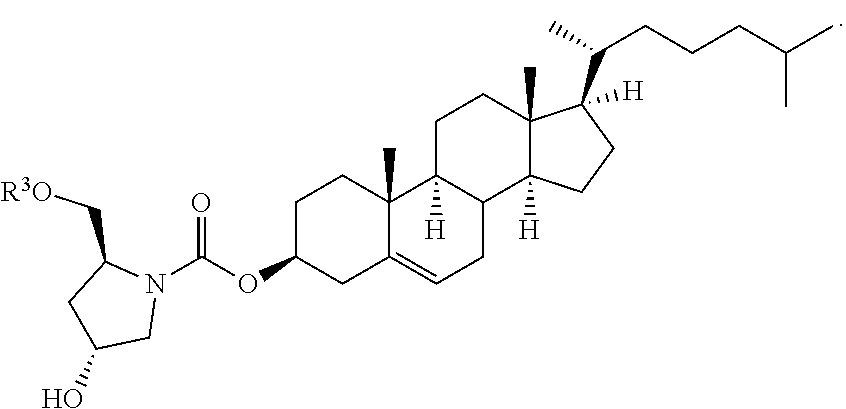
C1C(OC(N2C(C[R3O])CC(O)C2)=O)CC2=CCC3C([H])(C2(C)C1)CCC1(C)C3([H])CCC1(C(C)CCCC(C)C)[H]
